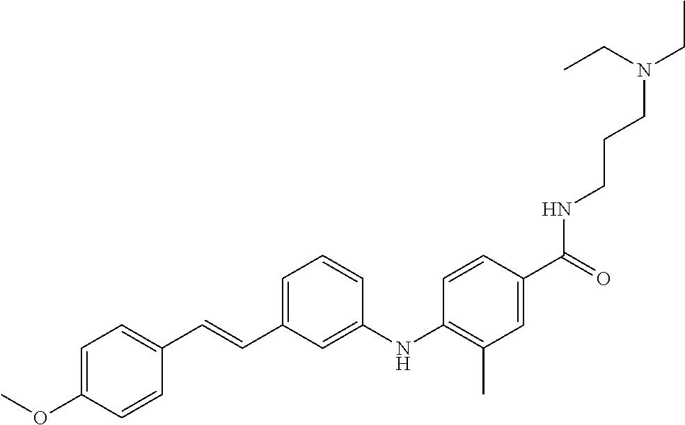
C1=C(C(=O)NCCCN(CC)CC)C=CC(NC2=CC(C=CC3=CC=C(OC)C=C3)=CC=C2)=C1C
